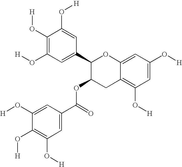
C1(O[H])=C(O[H])C=C(C2C(OC(C3=CC(O[H])=C(O[H])C(O[H])=C3)=O)CC3=C(O[H])C=C(O[H])C=C3O2)C=C1O[H]
